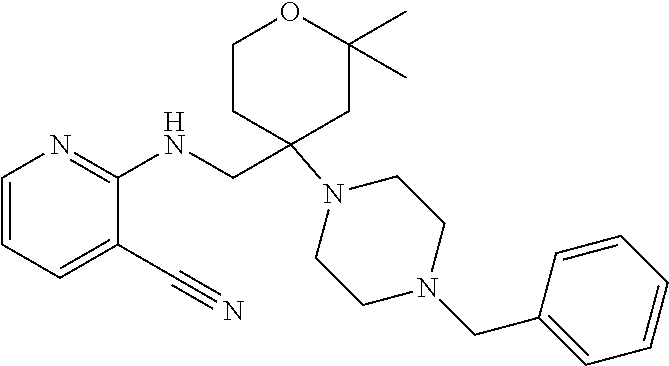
C1CC(N2CCN(CC3=CC=CC=C3)CC2)(CNC2=NC=CC=C2C#N)CC(C)(C)O1
